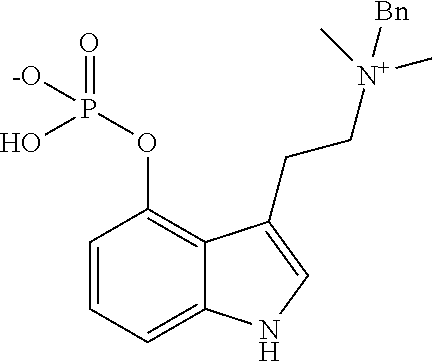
C1=CC=C2C(=C1OP(=O)([-O])O)C(CC[N+](C)(C)[Bn])=CN2
